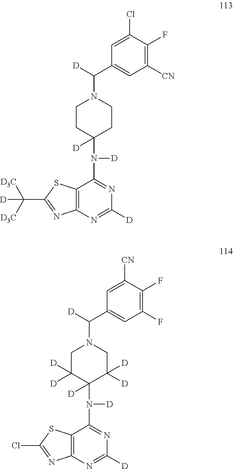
C1=C(Cl)C(F)=C([CN])C=C1C([D])N1CCC(N([D])C2=NC([D])=NC3=C2SC(C([D3C])([D3C])[D])=N3)([D])CC1.C1=C([CN])C(F)=C(F)C=C1C([D])N1CC([D])([D])C(N([D])C2=NC([D])=NC3=C2SC(Cl)=N3)([D])C([D])([D])C1
